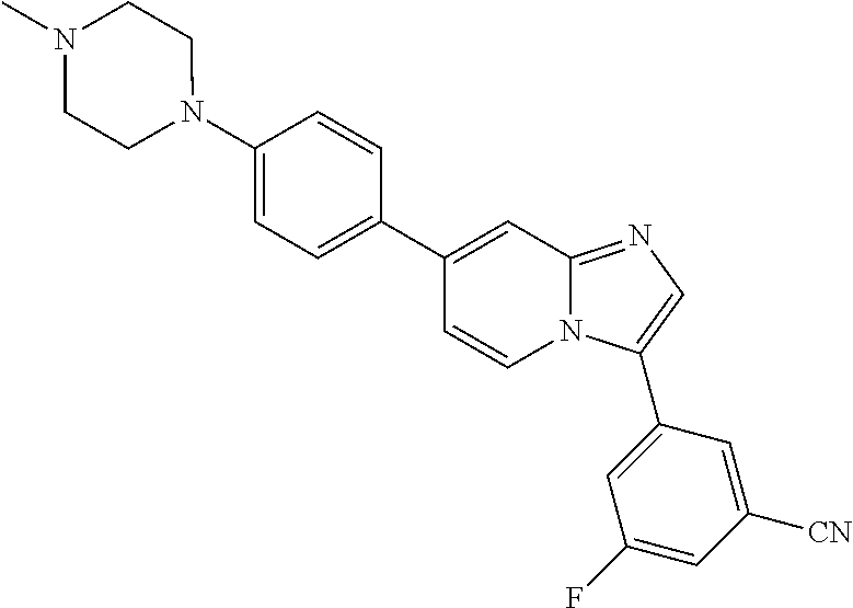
C1(C2=CC=C(N3CCN(C)CC3)C=C2)=CC2=NC=C(C3=CC(F)=CC([CN])=C3)N2C=C1
